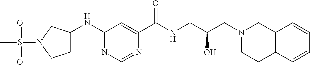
C1C(NC2=NC=NC(C(NCC(CN3CCC4=C(C3)C=CC=C4)O)=O)=C2)CN(S(C)(=O)=O)C1
